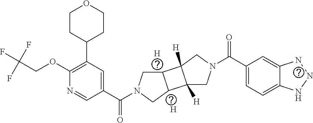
[H].[H].C1(OCC(F)(F)F)=C(C2CCOCC2)C=C(C(N2CC3C(C2)C2([H])C3([H])CN(C(C3=CC=C4C(=C3)NNN4)=O)C2)=O)C=N1
